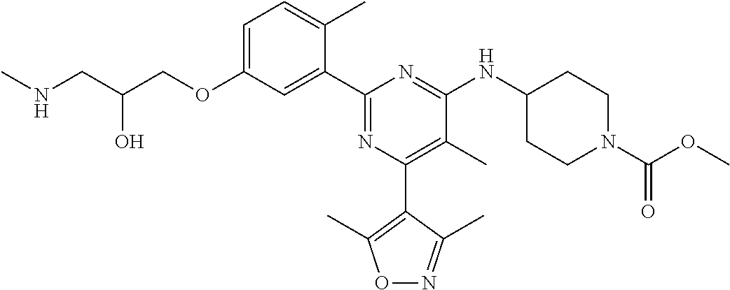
C1=C(OCC(CNC)O)C=C(C2=NC(C3=C(C)ON=C3C)=C(C)C(NC3CCN(C(OC)=O)CC3)=N2)C(C)=C1
